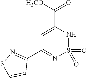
S1N=C(C2=NS(=O)(=O)NC(C(=O)[H3CO])=C2)C=C1
